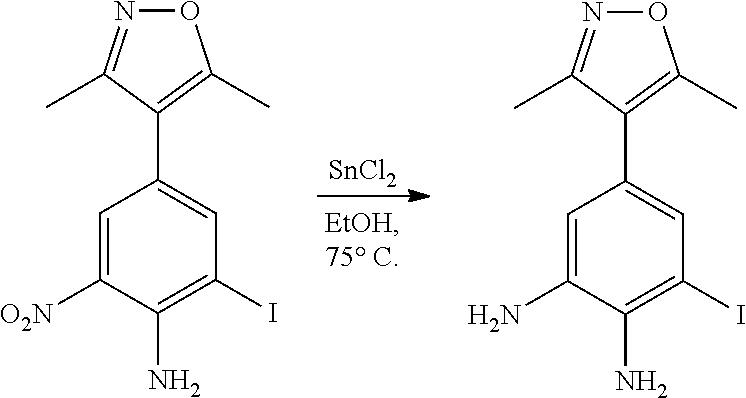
C1(C2=CC(I)=C(N)C([O2N])=C2)=C(C)ON=C1C.C1(C2=CC(I)=C(N)C(N)=C2)=C(C)ON=C1C.[SnCl2]
